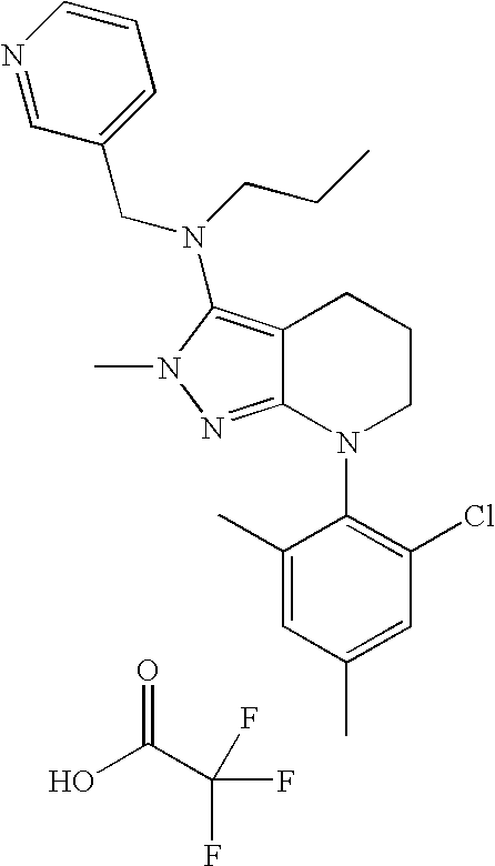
OC(C(F)(F)F)=O.C12=NN(C)C(N(CCC)CC3=CC=CN=C3)=C1CCCN2C1=C(Cl)C=C(C)C=C1C
